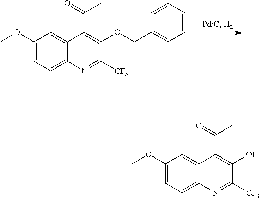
C1(OC)=CC=C2C(=C1)C(C(=O)C)=C(OCC1=CC=CC=C1)C([CF3])=N2.C1(OC)=CC=C2C(=C1)C(C(=O)C)=C(O)C([CF3])=N2
